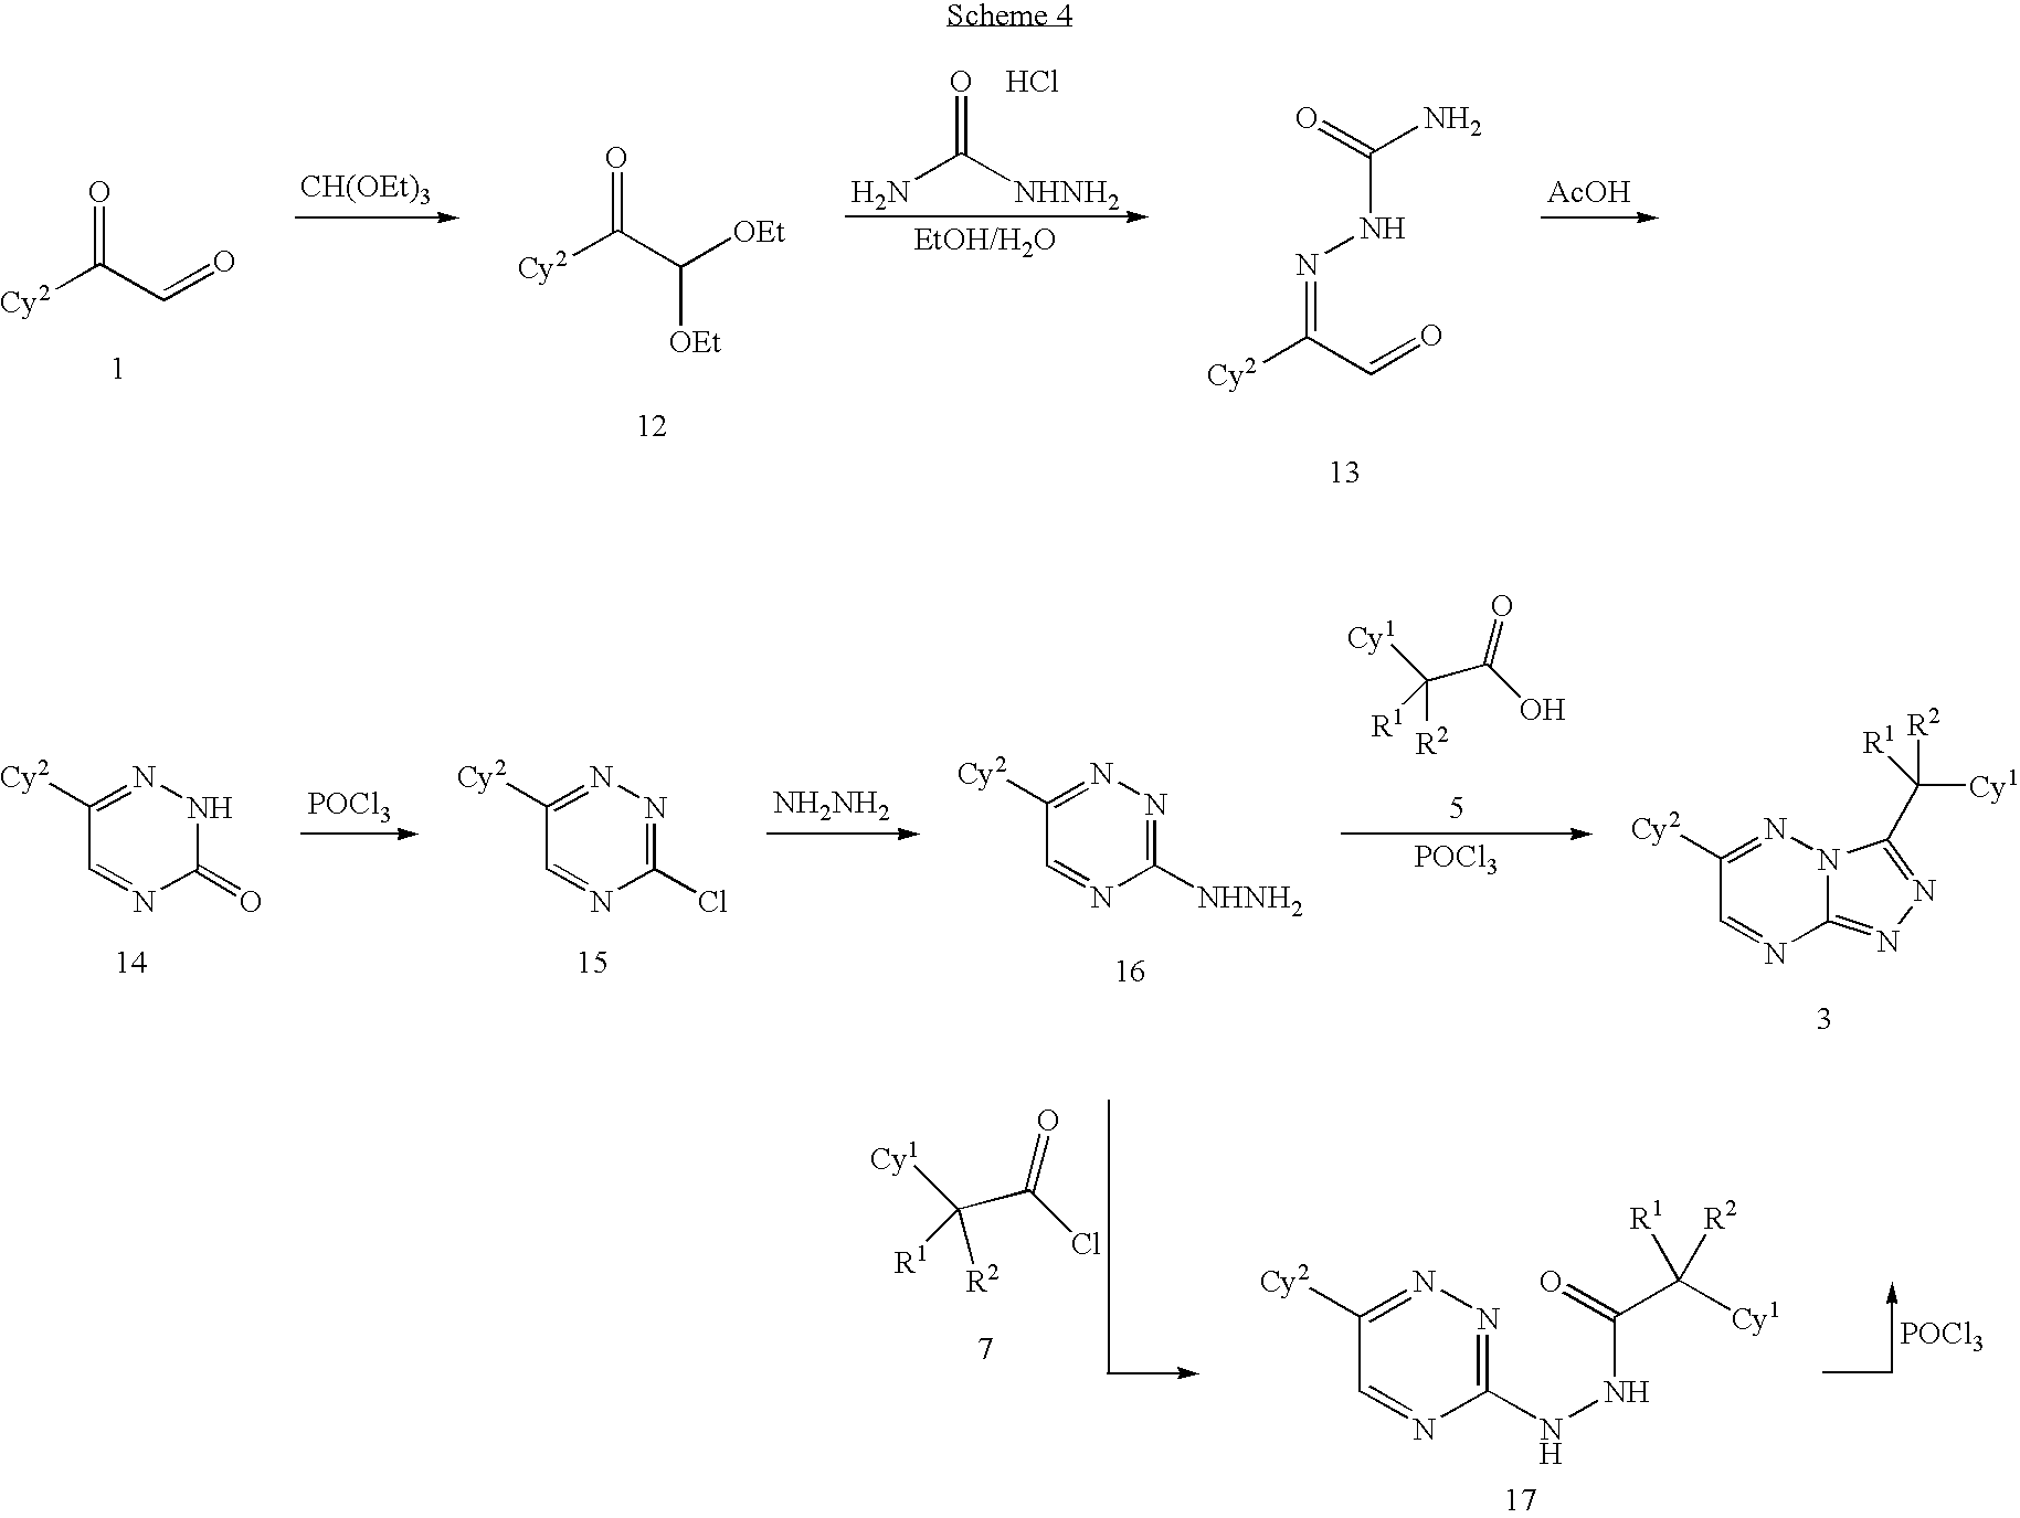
NC([NHNH2])=O.Cl.[CH(OEt)3].[Cy2]C(C=O)=O.[Cy2]C(C([OEt])[OEt])=O.[Cy2]C(C=O)=NNC(N)=O.[AcOH].[POCl3].[NH2NH2].[Cy1]C(C(O)=O)([R1])[R2].[POCl3].C1(=O)NN=C([Cy2])C=N1.C1(Cl)=NN=C([Cy2])C=N1.C1([NHNH2])=NN=C([Cy2])C=N1.C12=NN=C(C([R2])([Cy1])[R1])N1N=C([Cy2])C=N2.[Cy1]C(C(Cl)=O)([R1])[R2].[POCl3].C1=NC(NNC(C([Cy1])([R1])[R2])=O)=NN=C1[Cy2]
